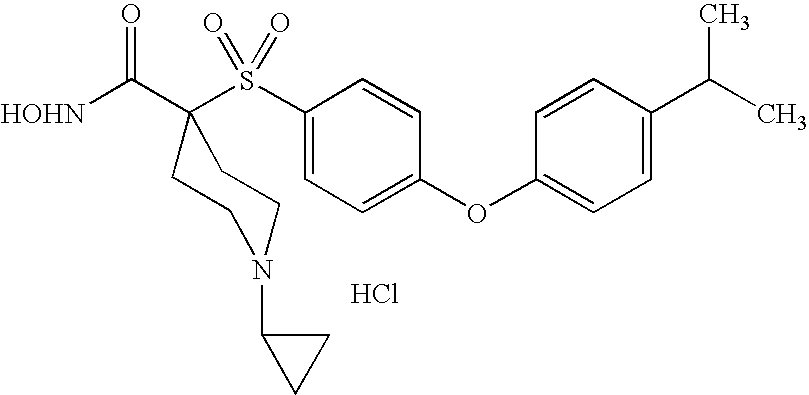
[HOHN]C(=O)C1(S(C2=CC=C(OC3=CC=C(C(C)C)C=C3)C=C2)(=O)=O)CCN(C2CC2)CC1.Cl
